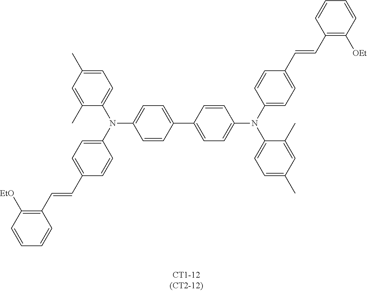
C1=C(C)C=C(C)C(N(C2=CC=C(C3=CC=C(N(C4=CC=C(C)C=C4C)C4=CC=C(C=CC5=C([OEt])C=CC=C5)C=C4)C=C3)C=C2)C2=CC=C(C=CC3=C([EtO])C=CC=C3)C=C2)=C1
